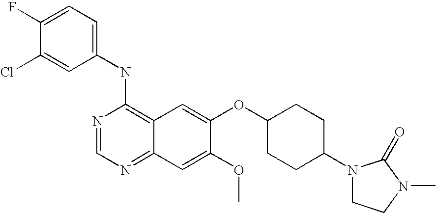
C1(NC2=C3C(=NC=N2)C=C(OC)C(OC2CCC(N4CCN(C)C4=O)CC2)=C3)=CC=C(F)C(Cl)=C1
